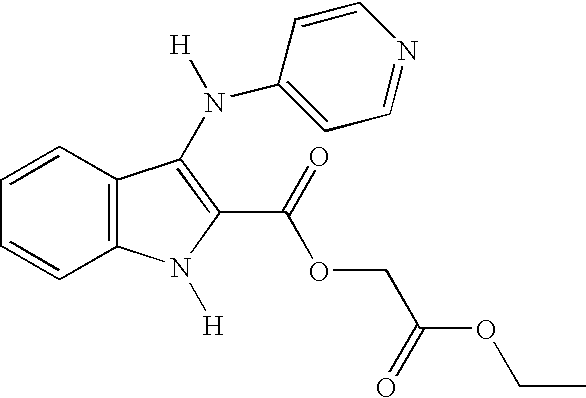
C1=CC2=C(C=C1)C(N([H])C1=CC=NC=C1)=C(C(OCC(OCC)=O)=O)N2[H]
